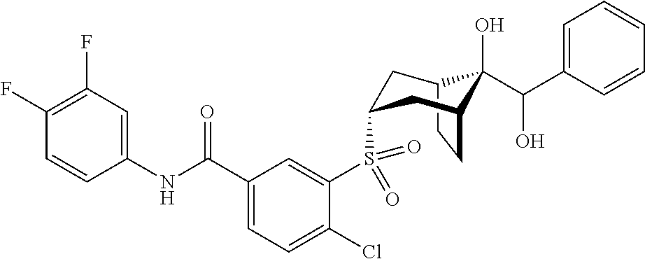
C12CCC(CC(S(C3=CC(C(NC4=CC(F)=C(F)C=C4)=O)=CC=C3Cl)(=O)=O)C1)C2(O)C(C1=CC=CC=C1)O
